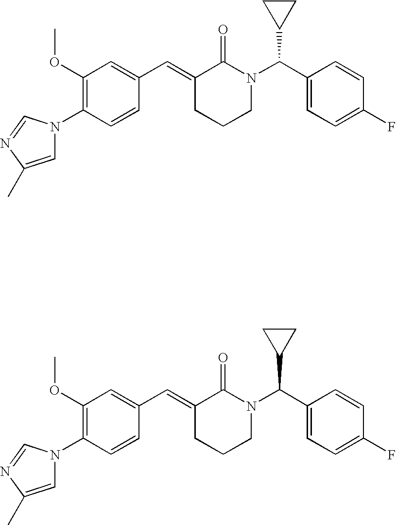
C1=CC(N2C=C(C)N=C2)=C(OC)C=C1C=C1CCCN(C(C2=CC=C(F)C=C2)C2CC2)C1=O.C1=CC(N2C=C(C)N=C2)=C(OC)C=C1C=C1CCCN(C(C2=CC=C(F)C=C2)C2CC2)C1=O
